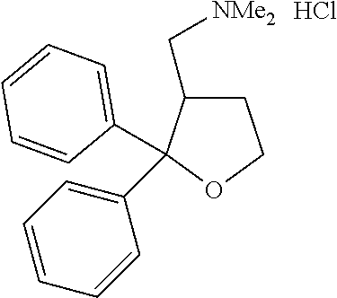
C1C(C[NMe2])C(C2=CC=CC=C2)(C2=CC=CC=C2)OC1.Cl
